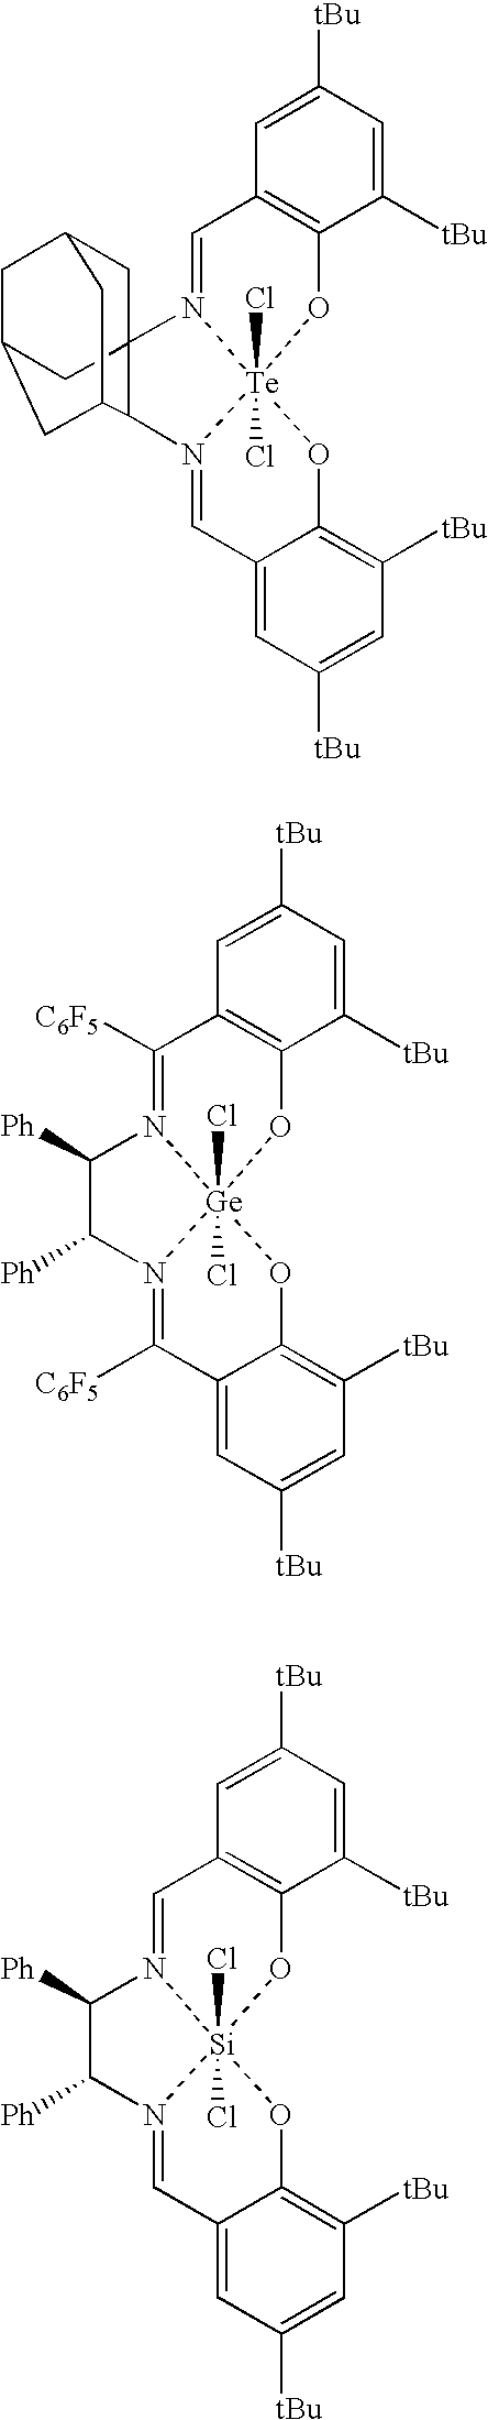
C1=C([tBu])C=C([tBu])C2=C1C=N1[Te]3(Cl)(Cl)(O2)N(=CC2=CC([tBu])=CC([tBu])=C2O3)C2C13CC1CC(CC2C1)C3.C1=C([tBu])C=C([tBu])C2=C1C([C6F5])=N1[Ge]3(Cl)(Cl)(O2)N(=C([C6F5])C2=CC([tBu])=CC([tBu])=C2O3)C([Ph])C1[Ph].C1=C([tBu])C=C([tBu])C2=C1C=N1[Si]3(Cl)(Cl)(O2)N(=CC2=CC([tBu])=CC([tBu])=C2O3)C([Ph])C1[Ph]
